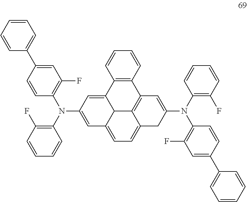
C1=CC2=C(C=C1)C1=CC(N(C3=C(F)C=CC=C3)C3=C(F)C=C(C4=CC=CC=C4)C=C3)=CC3=CC=C4C(=C2C=C(N(C2=C(F)C=CC=C2)C2=C(F)C=C(C5=CC=CC=C5)C=C2)C4)C13
